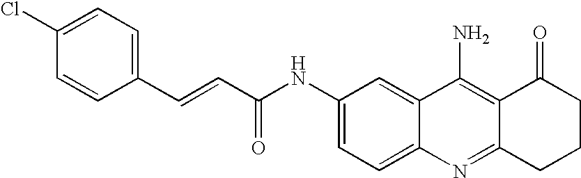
C1=CC(C=CC(NC2=CC=C3C(=C2)C(N)=C2C(=N3)CCCC2=O)=O)=CC=C1Cl
